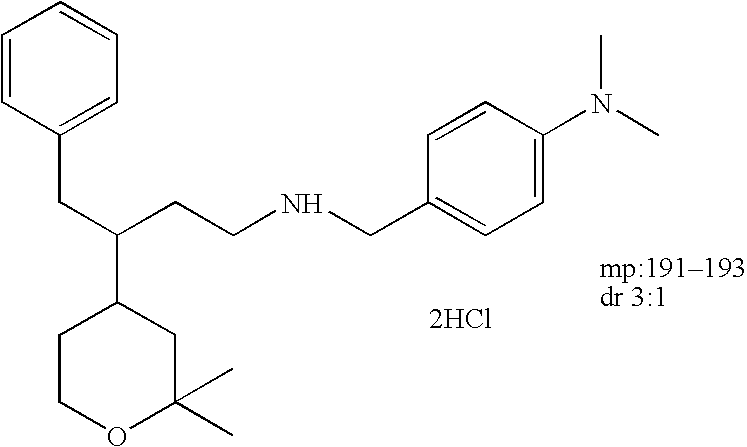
C1COC(C)(C)CC1C(CCNCC1=CC=C(N(C)C)C=C1)CC1=CC=CC=C1.[2HCl]
